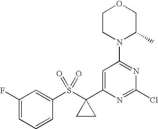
C1(S(C2(C3=CC(N4C(C)COCC4)=NC(Cl)=N3)CC2)(=O)=O)=CC(F)=CC=C1
